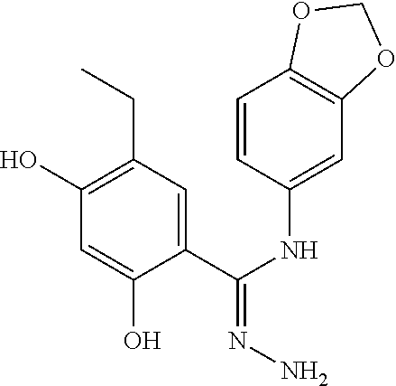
C1(O)=C(CC)C=C(C(NC2=CC3=C(C=C2)OCO3)=NN)C(O)=C1
